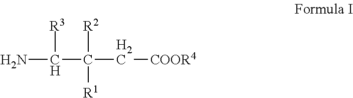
NC(C(C[COOR4])([R2])[R1])[R3]
